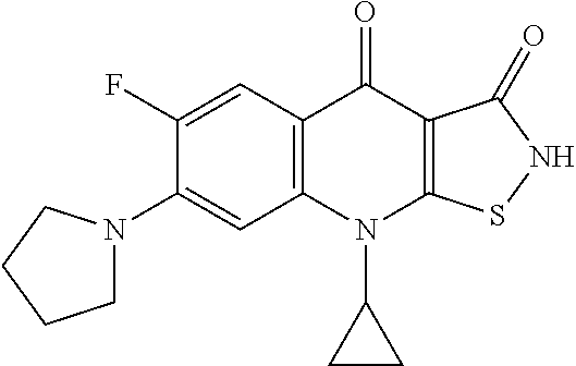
C12=C(C=C(F)C(N3CCCC3)=C1)C(=O)C1=C(N2C2CC2)SNC1=O
